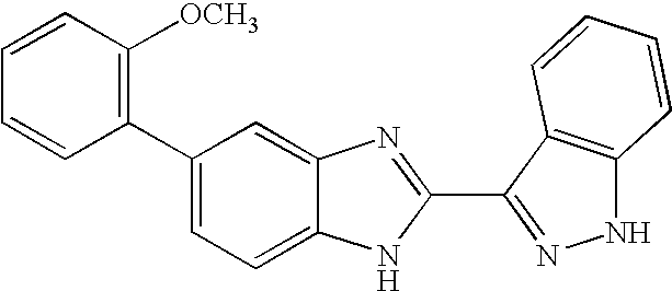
C1=C2C(=CC(C3=C([OCH3])C=CC=C3)=C1)N=C(C1=NNC3=C1C=CC=C3)N2
